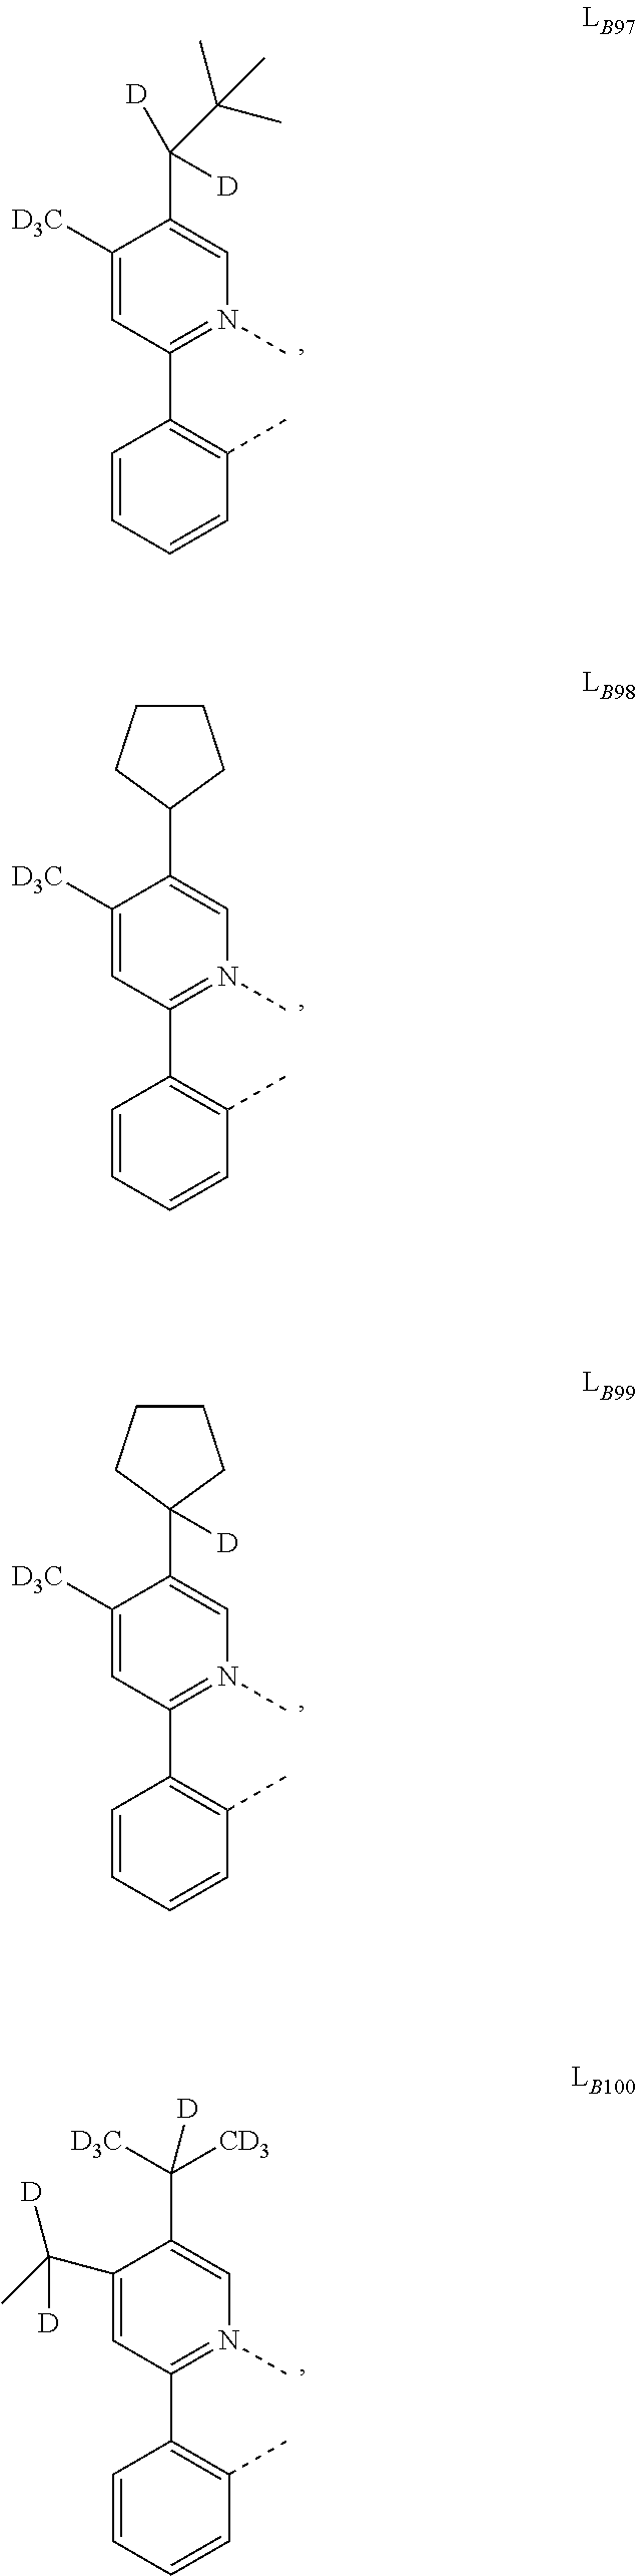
C1([D3C])=CC(C2=C(C)C=CC=C2)=N(C)C=C1C(C(C)(C)C)([D])[D].C1([D3C])=CC(C2=C(C)C=CC=C2)=N(C)C=C1C1CCCC1.C1([D3C])=CC(C2=C(C)C=CC=C2)=N(C)C=C1C1([D])CCCC1.C1(C(C)([D])[D])=CC(C2=C(C)C=CC=C2)=N(C)C=C1C([D3C])([CD3])[D]
